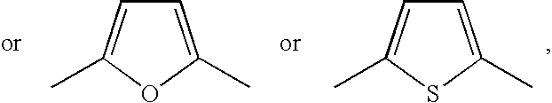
C1=C(C)OC(C)=C1.C1=C(C)SC(C)=C1
